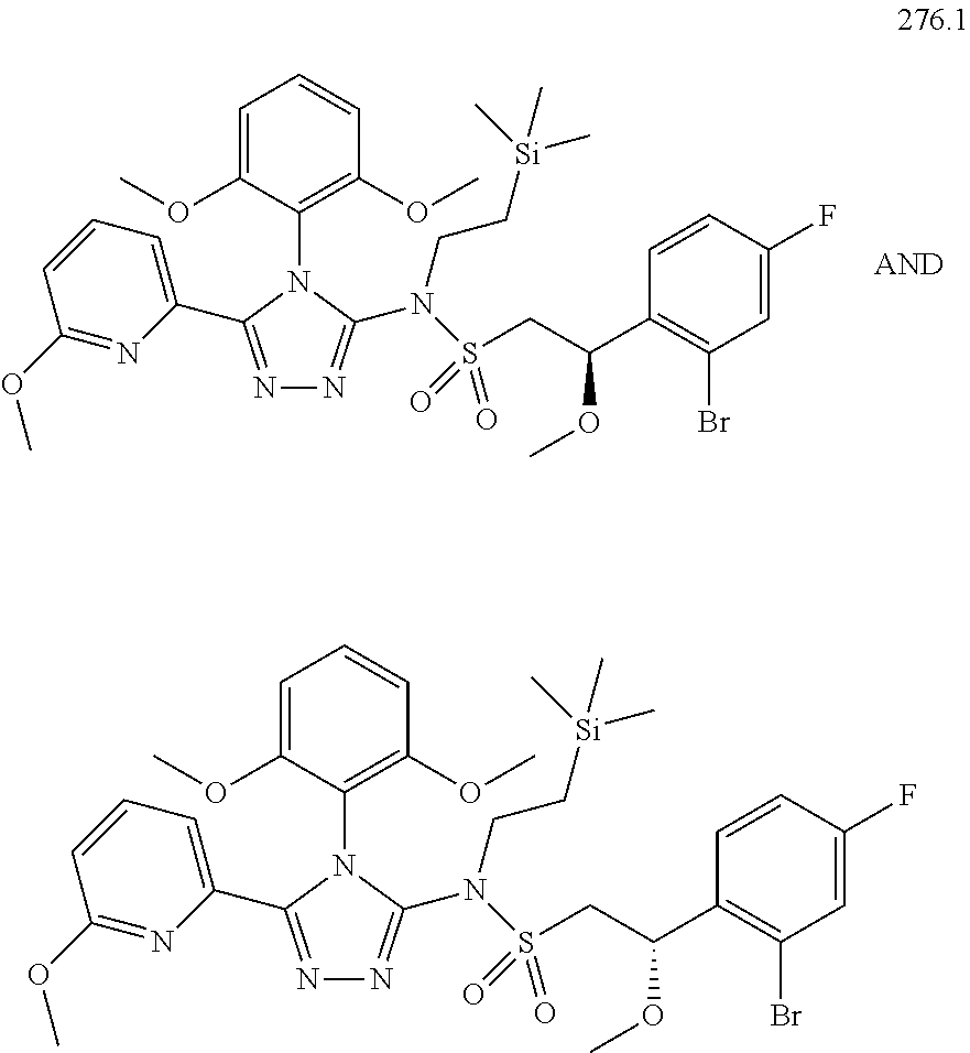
C1=C(OC)C(N2C(C3=CC=CC(OC)=N3)=NN=C2N(S(CC(C2=C(Br)C=C(F)C=C2)OC)(=O)=O)CC[Si](C)(C)C)=C(OC)C=C1.C1=C(OC)C(N2C(C3=CC=CC(OC)=N3)=NN=C2N(S(CC(C2=C(Br)C=C(F)C=C2)OC)(=O)=O)CC[Si](C)(C)C)=C(OC)C=C1
